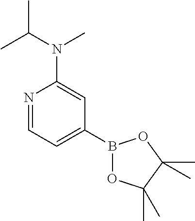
N1=CC=C(B2OC(C)(C)C(C)(C)O2)C=C1N(C(C)C)C
